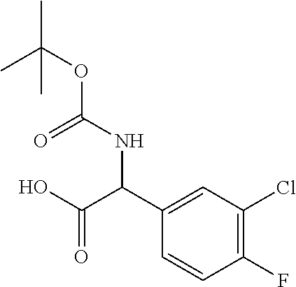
CC(OC(NC(C1=CC(Cl)=C(F)C=C1)C(O)=O)=O)(C)C
